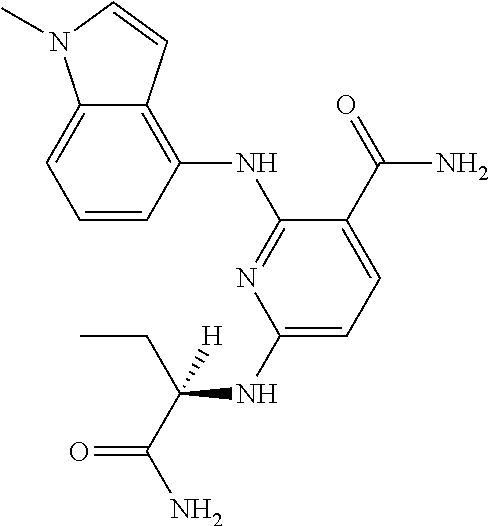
C1(NC(CC)([H])C(=O)N)=CC=C(C(N)=O)C(NC2=C3C(=CC=C2)N(C)C=C3)=N1
